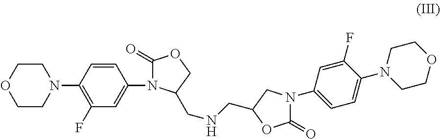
C1CN(C2=C(F)C=C(N3C(=O)OCC3CNCC3CN(C4=CC=C(N5CCOCC5)C(F)=C4)C(=O)O3)C=C2)CCO1
